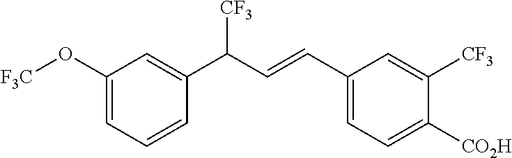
C1(C=CC(C2=CC(O[F3C])=CC=C2)[CF3])=CC=C([CO2H])C([CF3])=C1
